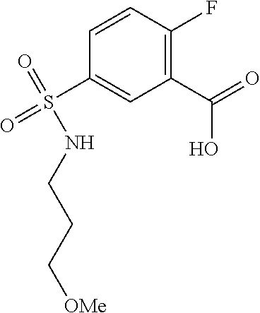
C1(C(O)=O)=C(F)C=CC(S(=O)(NCCC[OMe])=O)=C1
